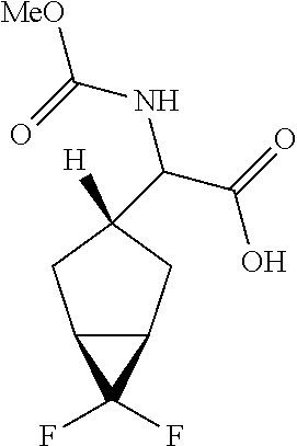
C12C(CC([H])(C(C(=O)O)NC([MeO])=O)C1)C2(F)F
